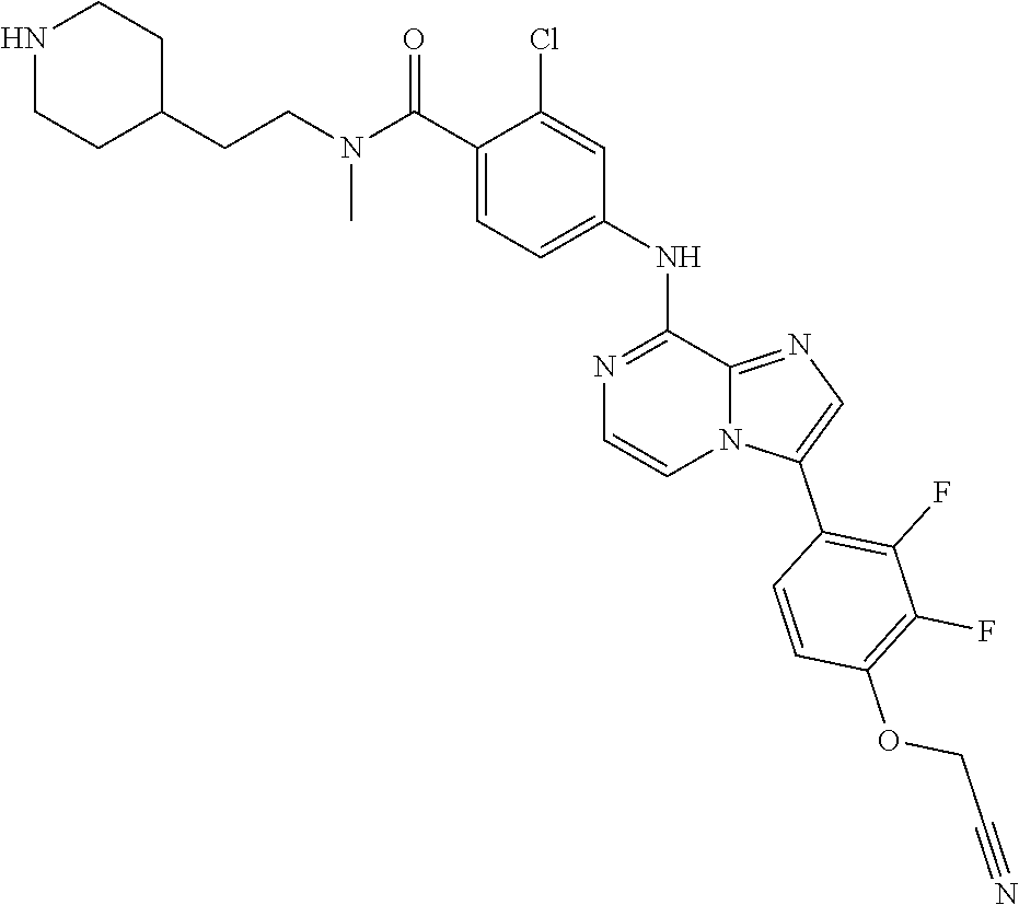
C1(Cl)=CC(NC2=NC=CN3C2=NC=C3C2=C(F)C(F)=C(OCC#N)C=C2)=CC=C1C(N(CCC1CCNCC1)C)=O
